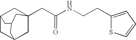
C12CC3CC(CC(NCCC4=CC=CS4)=O)(C1)CC(C2)C3
